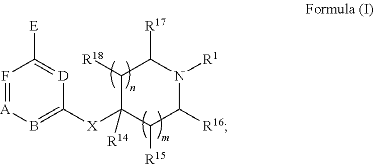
F1=[A]B=C([X]C2([R14])C([R15])C([R16])N([R1])C([R17])C2[R18])[D]=C1[E]
